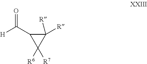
C1([R])([R])C(C([H])=O)C1([R6])[R7]
